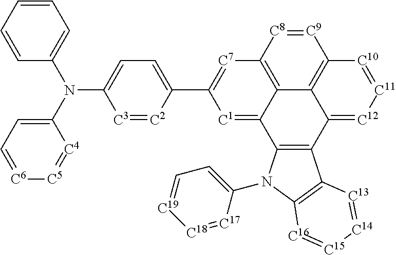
[C9]1=[C8]C2=C3C4=C1[C10]=[C11][C12]=C4C1=C(C3=[C1]C(C3=CC=C(N(C4=CC=[C6][C5]=[C4]4)C4=CC=CC=C4)[C3]=[C2]3)=[C7]2)N(C2=CC=[C19][C18]=[C17]2)C2=C1[C13]=[C14][C15]=[C16]2
